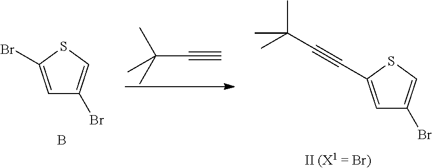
C(C#C)(C)(C)C.C1=C(C#CC(C)(C)C)SC=C1Br.[II (X1 = Br)].C1=C(Br)SC=C1Br.B
